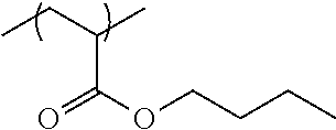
CCC(C)C(OCCCC)=O
